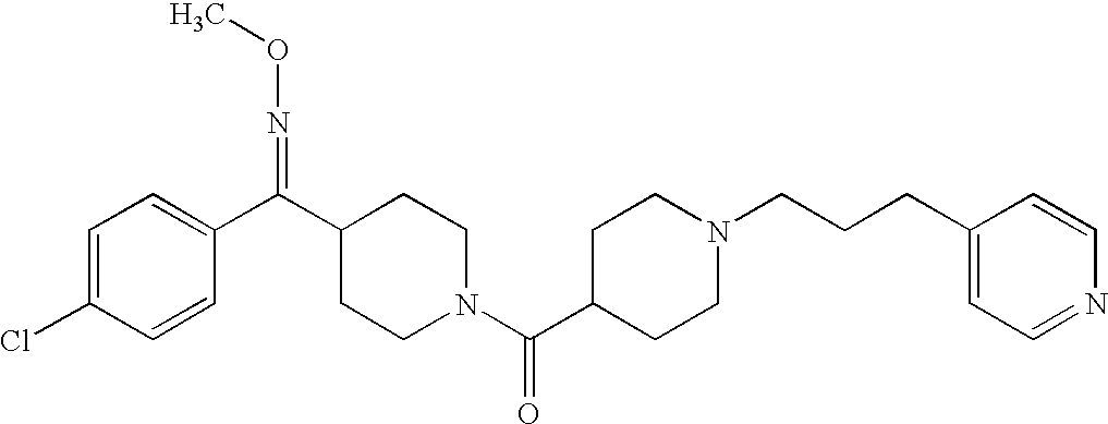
C1=C(Cl)C=CC(C(C2CCN(C(C3CCN(CCCC4=CC=NC=C4)CC3)=O)CC2)=NOC)=C1
